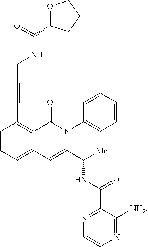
C1=CC=C2C(=C1C#CCNC(=O)C1OCCC1)C(=O)N(C1=CC=CC=C1)C(C([Me])NC(C1=NC=CN=C1[NH2])=O)=C2
